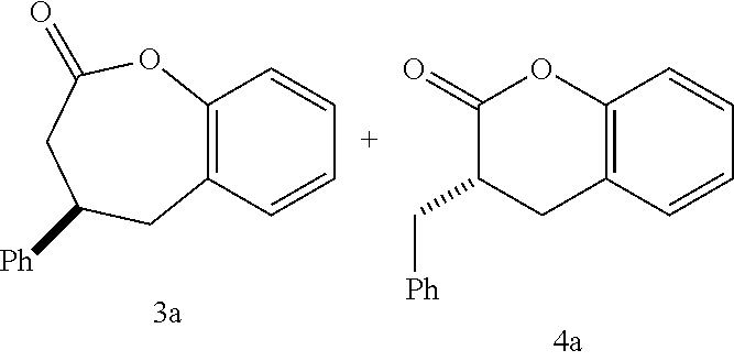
C12=C(C=CC=C1)CC([Ph])CC(=O)O2.C12=C(C=CC=C1)CC(C[Ph])C(=O)O2
